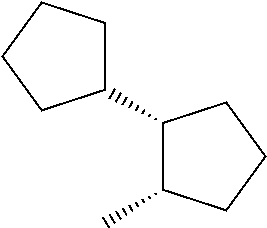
C1C(C2C(C)CCC2)CCC1
